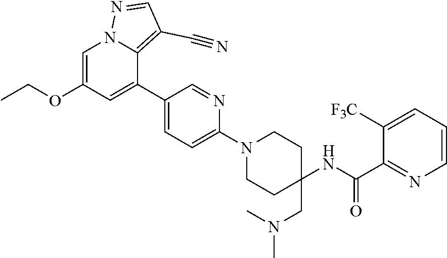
CCOC1=CN2C(=C(C#N)C=N2)C(C2=CC=C(N3CCC(CN(C)C)(NC(C4=NC=CC=C4[F3C])=O)CC3)N=C2)=C1
